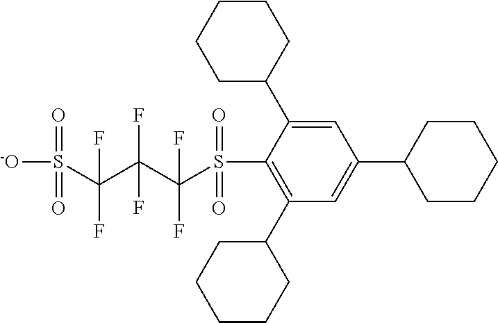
C1CCCC(C2=CC(C3CCCCC3)=CC(C3CCCCC3)=C2S(C(C(C(S(=O)(=O)[-O])(F)F)(F)F)(F)F)(=O)=O)C1
